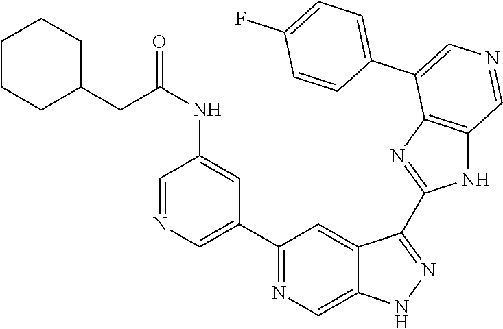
C1(C2=CN=CC(NC(CC3CCCCC3)=O)=C2)=NC=C2C(=C1)C(C1=NC3=C(N1)C=NC=C3C1=CC=C(F)C=C1)=NN2
